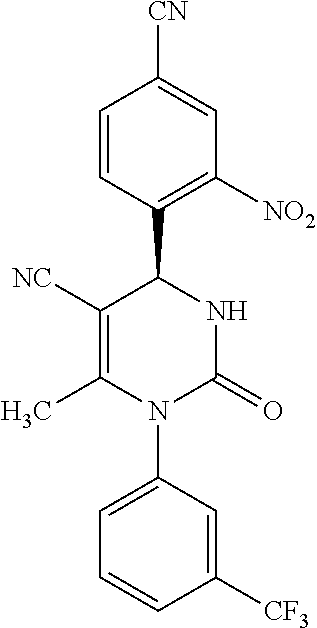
C1([CF3])=CC(N2C(=O)NC(C3=C([NO2])C=C([CN])C=C3)C([NC])=C2C)=CC=C1
